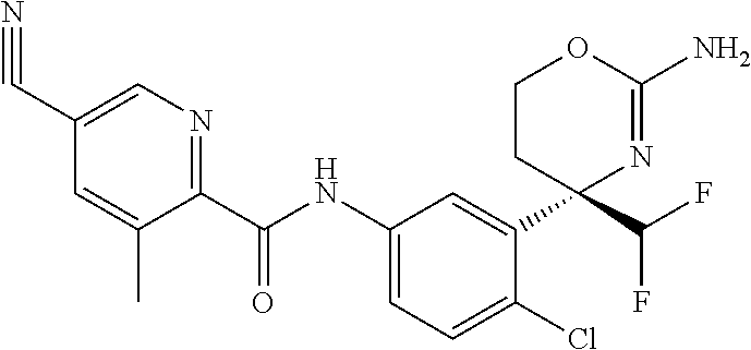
C1(C(NC2=CC=C(Cl)C(C3(C(F)F)N=C(N)OCC3)=C2)=O)=NC=C(C#N)C=C1C
